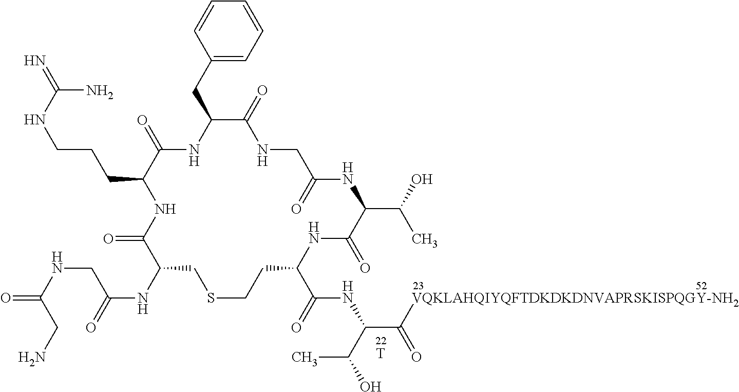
[T].C(C1C(=O)NC(CC2=CC=CC=C2)C(=O)NCC(=O)NC(C(O)C)C(=O)NC(C(=O)NC(C([VQKLAHQIYQFTDKDKDNVAPRSKISPQGY-NH2])=O)C(O)C)CCSCC(NC(=O)CNC(=O)CN)C(=O)N1)CCNC(=N)N
